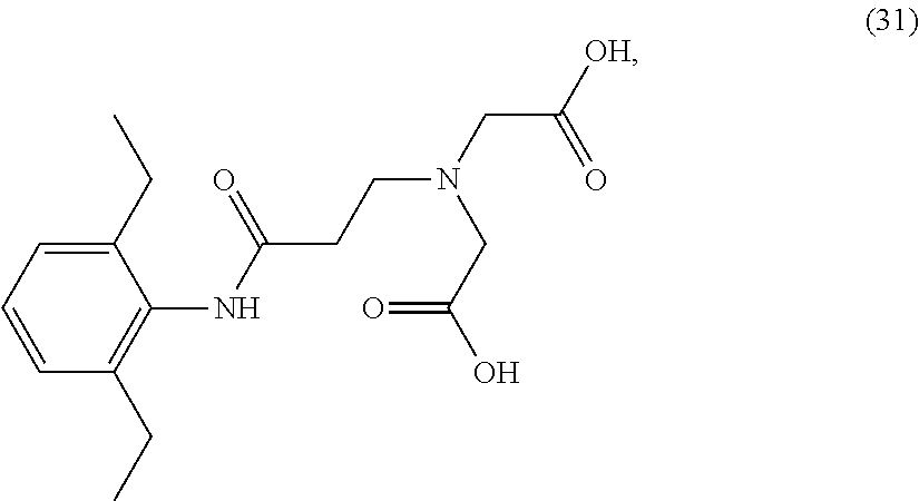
C1(CC)=CC=CC(CC)=C1NC(CCN(CC([OH])=O)CC(O)=O)=O
